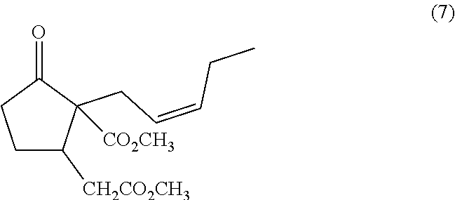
C1C([CH2CO2CH3])C(CC=CCC)([CO2CH3])C(=O)C1
